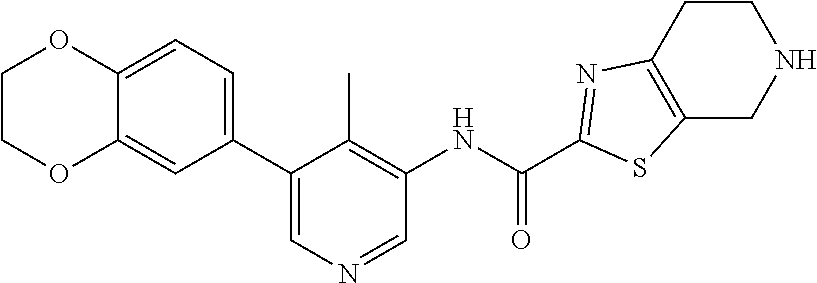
C1(C2=CN=CC(NC(C3=NC4=C(CNCC4)S3)=O)=C2C)=CC=C2C(=C1)OCCO2
